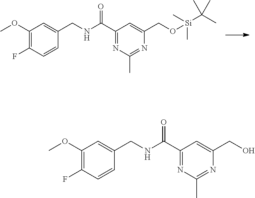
C1(OC)=C(F)C=CC(CNC(C2=NC(C)=NC(CO[Si](C)(C)C(C)(C)C)=C2)=O)=C1.C1(OC)=C(F)C=CC(CNC(C2=NC(C)=NC(CO)=C2)=O)=C1
